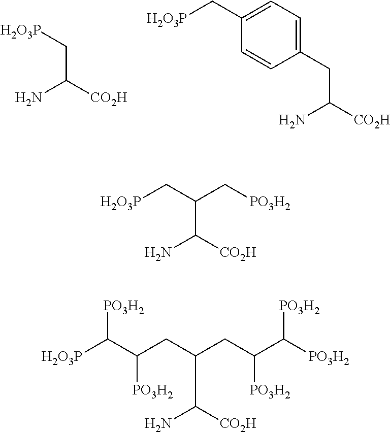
C(C([CO2H])N)[H2O3P].C(C([CO2H])N)C1=CC=C(C[H2O3P])C=C1.C(C([CO2H])N)(C[H2O3P])C[PO3H2].[H2O3P]C(C(CC(CC(C([PO3H2])[PO3H2])[PO3H2])C([CO2H])N)[PO3H2])[PO3H2]
